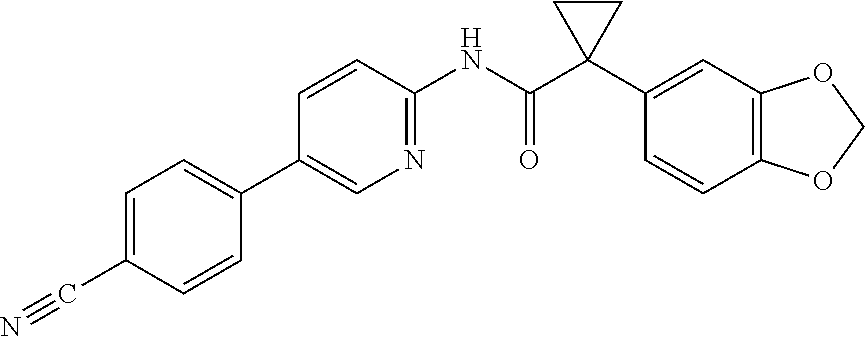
C1(C2=CC=C(C#N)C=C2)=CN=C(NC(C2(C3=CC4=C(C=C3)OCO4)CC2)=O)C=C1
